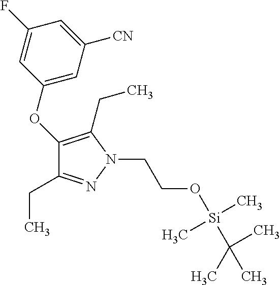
C1(OC2=CC([CN])=CC(F)=C2)=C(CC)N(CCO[Si](C(C)(C)C)(C)C)N=C1CC
